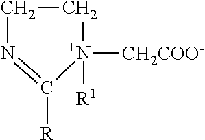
C1C[N+]([R1])([CH2COO-])C([R])=N1
